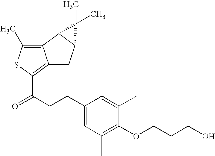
C1(CCC(=O)C2=C3C(=C(C)S2)C2C(C3)C2(C)C)=CC(C)=C(OCCCO)C(C)=C1
